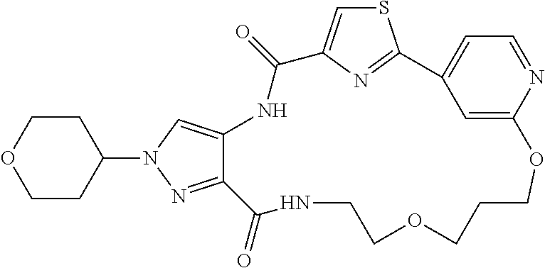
C12=NN(C3CCOCC3)C=C1NC(=O)C1=CSC(=N1)C1=CC=NC(=C1)OCCCOCCNC2=O
